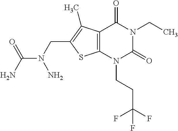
C12=C(N(CCC(F)(F)F)C(=O)N(CC)C1=O)SC(CN(C(N)=O)N)=C2C
